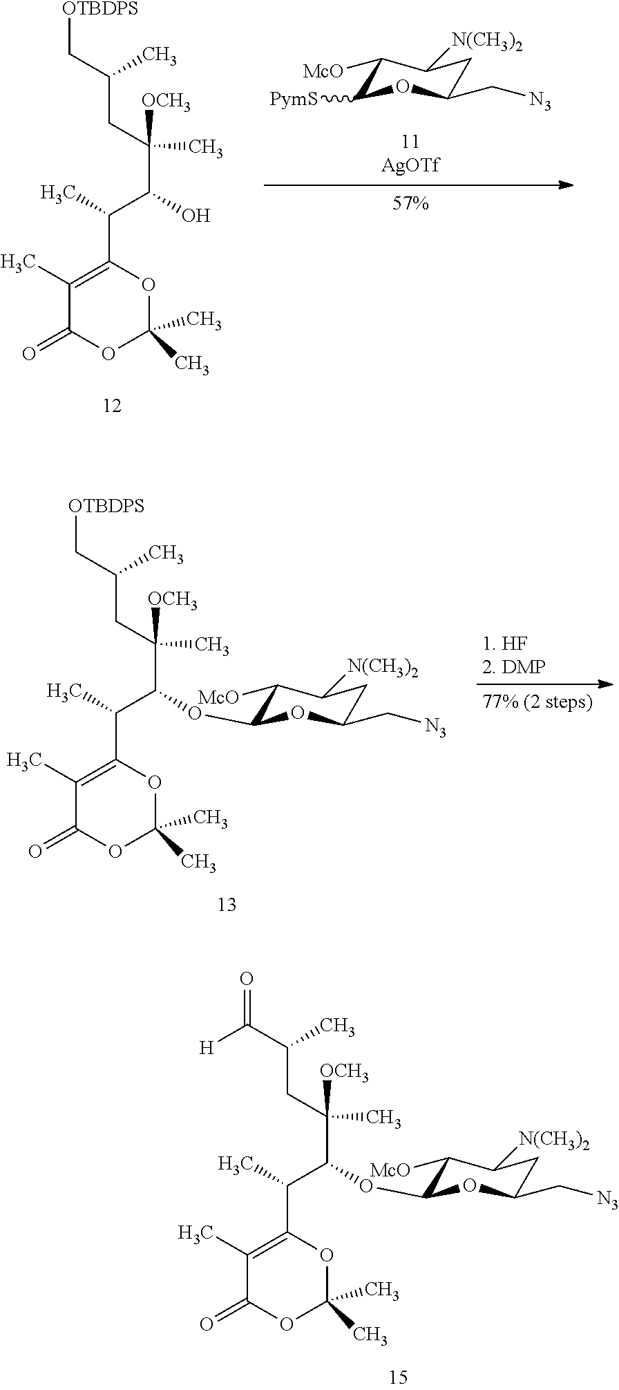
C1([McO])C([PymS])OC(C[N3])CC1[N(CH3)2].C1(C)=C(C(C(C(C)([OCH3])CC(C)C[OTBDPS])O)C)OC(C)(C)OC1=O.C1(C)=C(C(C(C(C)([OCH3])CC(C)C[OTBDPS])OC2C([McO])C([N(CH3)2])CC(C[N3])O2)C)OC(C)(C)OC1=O.C1(C)=C(C(C(C(C)([OCH3])CC(C)C(=O)[H])OC2C([McO])C([N(CH3)2])CC(C[N3])O2)C)OC(C)(C)OC1=O
